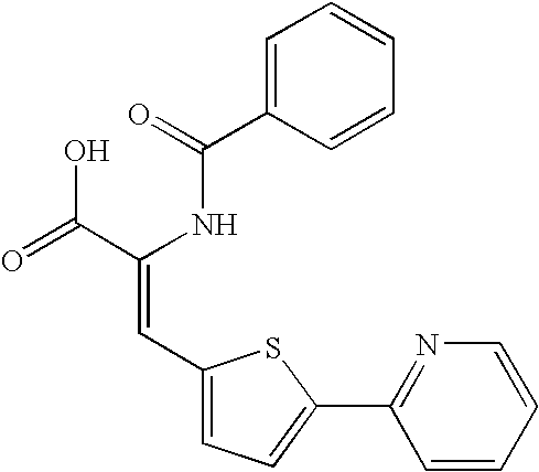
C1=C(C(=O)NC(C(=O)O)=CC2=CC=C(C3=NC=CC=C3)S2)C=CC=C1
